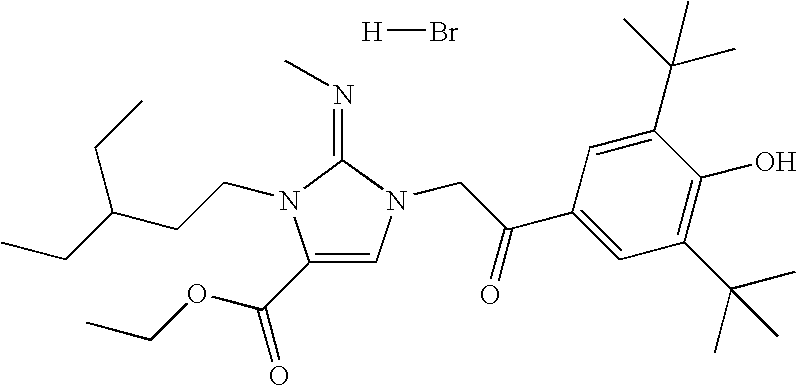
C1(C(OCC)=O)=CN(CC(C2=CC(C(C)(C)C)=C(O)C(C(C)(C)C)=C2)=O)C(=NC)N1CCC(CC)CC.[H]Br
